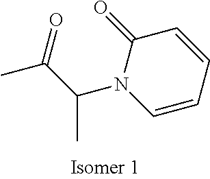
C1=CC=CC(=O)N1C(C(C)=O)C
